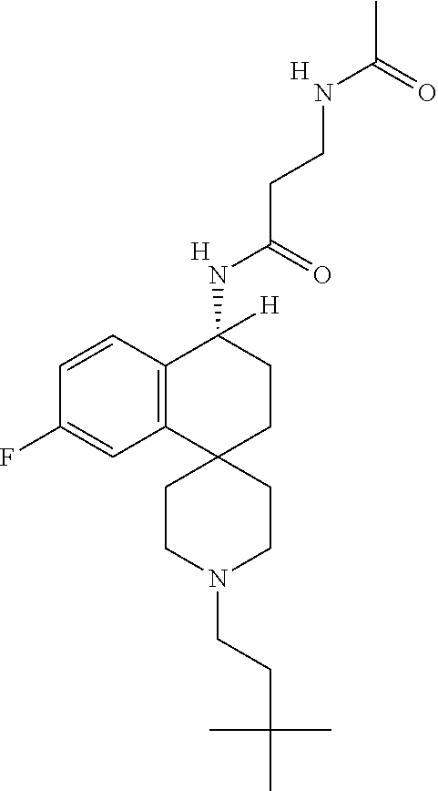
C12=C(C=CC(F)=C1)C(NC(CCNC(C)=O)=O)([H])CCC21CCN(CCC(C)(C)C)CC1.[H].[H]
